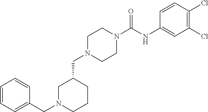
C1(CN2CCN(C(=O)NC3=CC(Cl)=C(Cl)C=C3)CC2)CN(CC2=CC=CC=C2)CCC1
